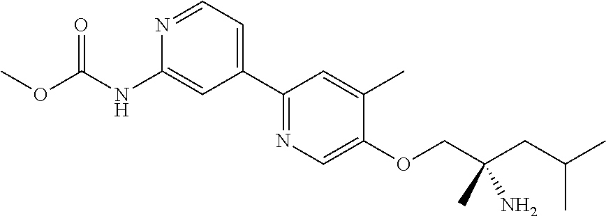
N1=CC=C(C2=NC=C(OCC(N)(C)CC(C)C)C(C)=C2)C=C1NC(OC)=O
